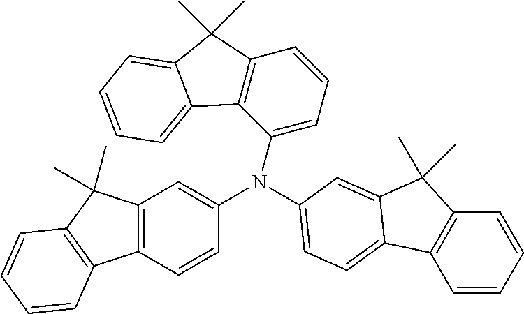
C12=C(C=CC(N(C3=CC=CC4=C3C3=CC=CC=C3C4(C)C)C3=CC=C4C5=C(C=CC=C5)C(C)(C)C4=C3)=C1)C1=C(C2(C)C)C=CC=C1
